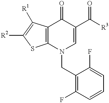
C12=C(N(CC3=C(F)C=CC=C3F)C=C(C([R3])=O)C1=O)SC([R2])=C2[R1]
